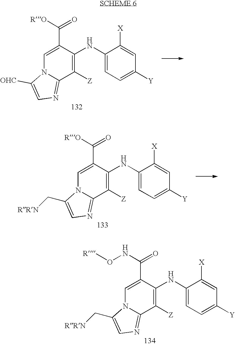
C1=C(C(=O)[RO])C(NC2=CC=C([Y])C=C2[X])=C([Z])C2=NC=C([OHC])N12.C1=C(C(=O)[RO])C(NC2=CC=C([Y])C=C2[X])=C([Z])C2=NC=C(C[RRN])N12.C1=C(C(=O)NO[R])C(NC2=CC=C([Y])C=C2[X])=C([Z])C2=NC=C(C[RRN])N12
